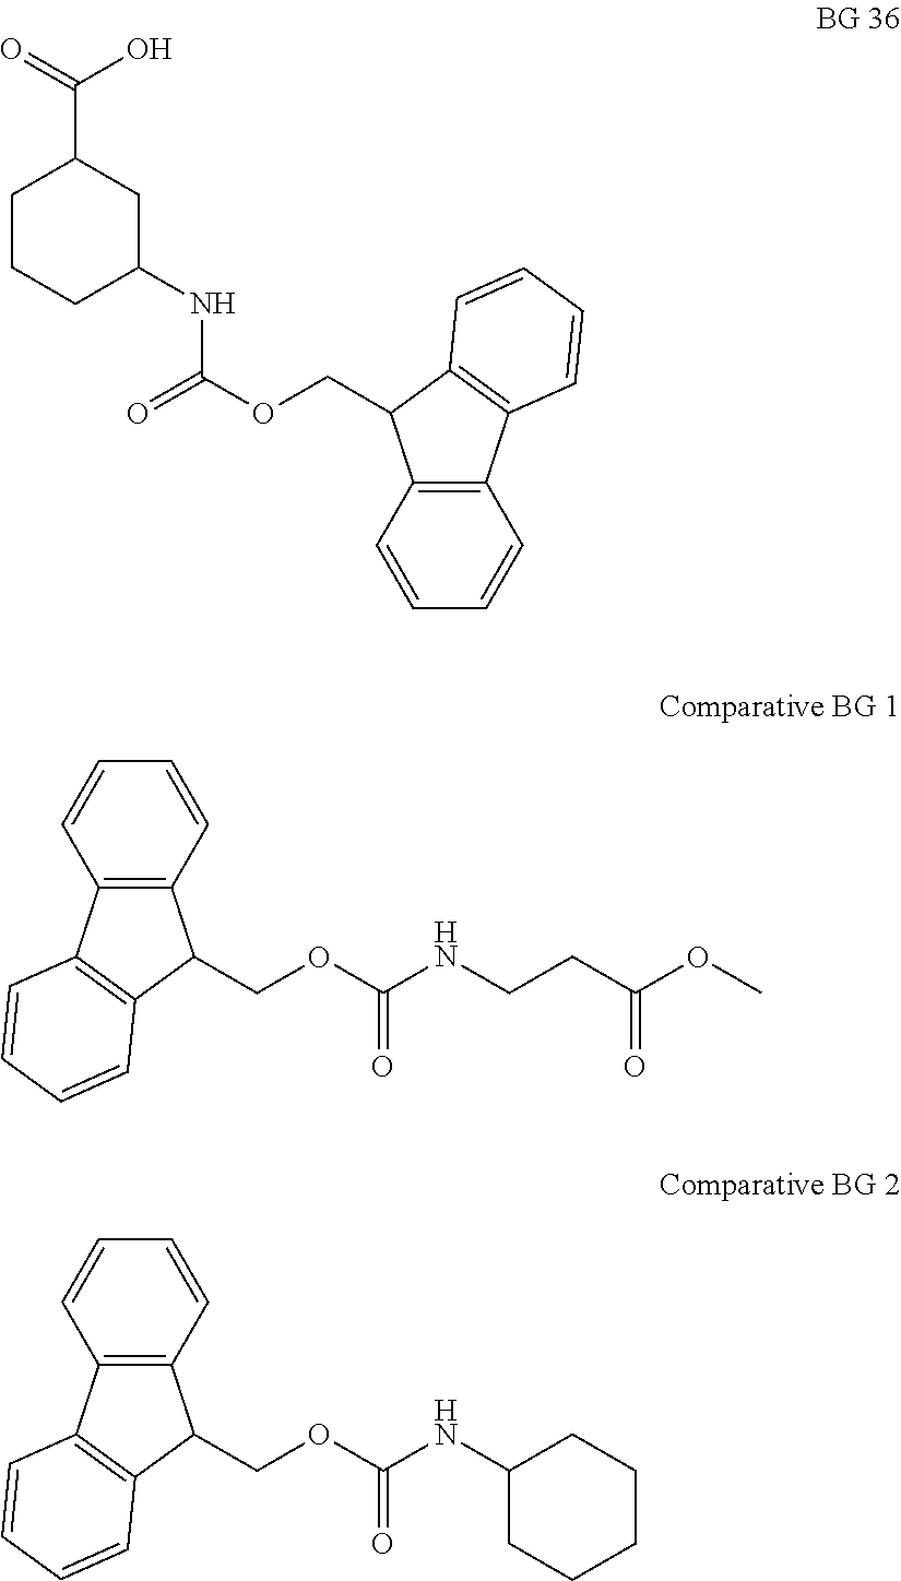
C12=C(C3=C(C1COC(NCCC(=O)OC)=O)C=CC=C3)C=CC=C2.C12=C(C=CC=C1)C(COC(=O)NC1CC(C(O)=O)CCC1)C1=C2C=CC=C1.C12=C(C3=C(C1COC(NC1CCCCC1)=O)C=CC=C3)C=CC=C2
